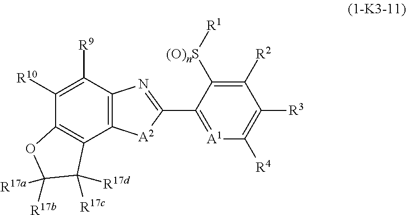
C1([R10])=C([R9])C2=C(C3=C1OC([R17b])([R17a])C3([R17c])[R17d])[A2]C(C1=[A1]C([R4])=C([R3])C([R2])=C1[(O)nS][R1])=N2
